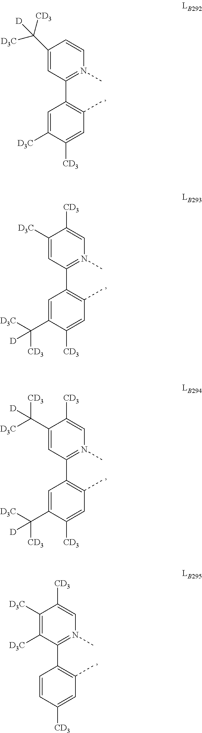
C1(C([CD3])([D3C])[D])=CC(C2=C(C)C=C([CD3])C([D3C])=C2)=N(C)C=C1.C1([D3C])=CC(C2=C(C)C=C([CD3])C(C([D3C])([CD3])[D])=C2)=N(C)C=C1[CD3].C1(C([D3C])([CD3])[D])=CC(C2=C(C)C=C([CD3])C(C([D3C])([CD3])[D])=C2)=N(C)C=C1[CD3].C1([D3C])=C([D3C])C(C2=C(C)C=C([CD3])C=C2)=N(C)C=C1[CD3]
